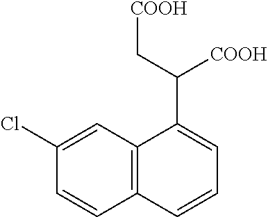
C12=C(C=C(Cl)C=C1)C(C(C[COOH])[COOH])=CC=C2
